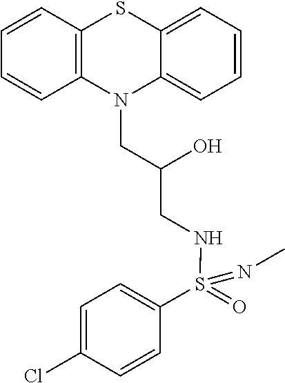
C12=CC=CC=C1SC1=C(N2CC(CNS(=O)(=NC)C2=CC=C(Cl)C=C2)O)C=CC=C1
